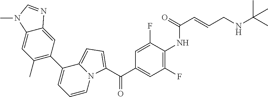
C(C1=CC(F)=C(NC(C=CCNC(C)(C)C)=O)C(F)=C1)(=O)C1=CC=C2N1C=CC=C2C1=C(C)C=C2C(=C1)N=CN2C
